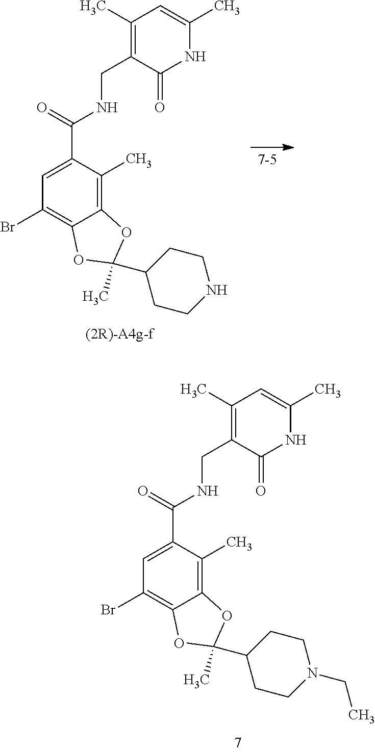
C1=C(C(=O)NCC2=C(C)C=C(C)NC2=O)C(C)=C2C(=C1Br)OC(C1CCN(CC)CC1)(C)O2.C1=C(C(=O)NCC2=C(C)C=C(C)NC2=O)C(C)=C2C(=C1Br)OC(C1CCNCC1)(C)O2
